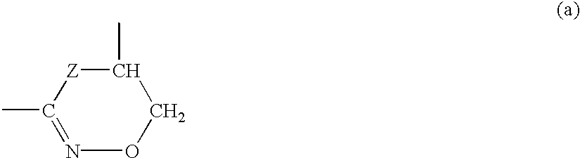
CC1=NOCC(C)[Z]1
